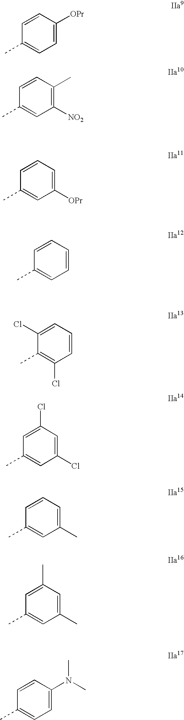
C1=CC([OPr])=CC=C1C.C1=CC(C)=C([NO2])C=C1C.C1=CC=C([OPr])C=C1C.C1=CC=CC=C1C.C1(Cl)=CC=CC(Cl)=C1C.C1=C(Cl)C=C(Cl)C=C1C.C1=CC=C(C)C=C1C.C1=C(C)C=C(C)C=C1C.C1=CC(N(C)C)=CC=C1C
